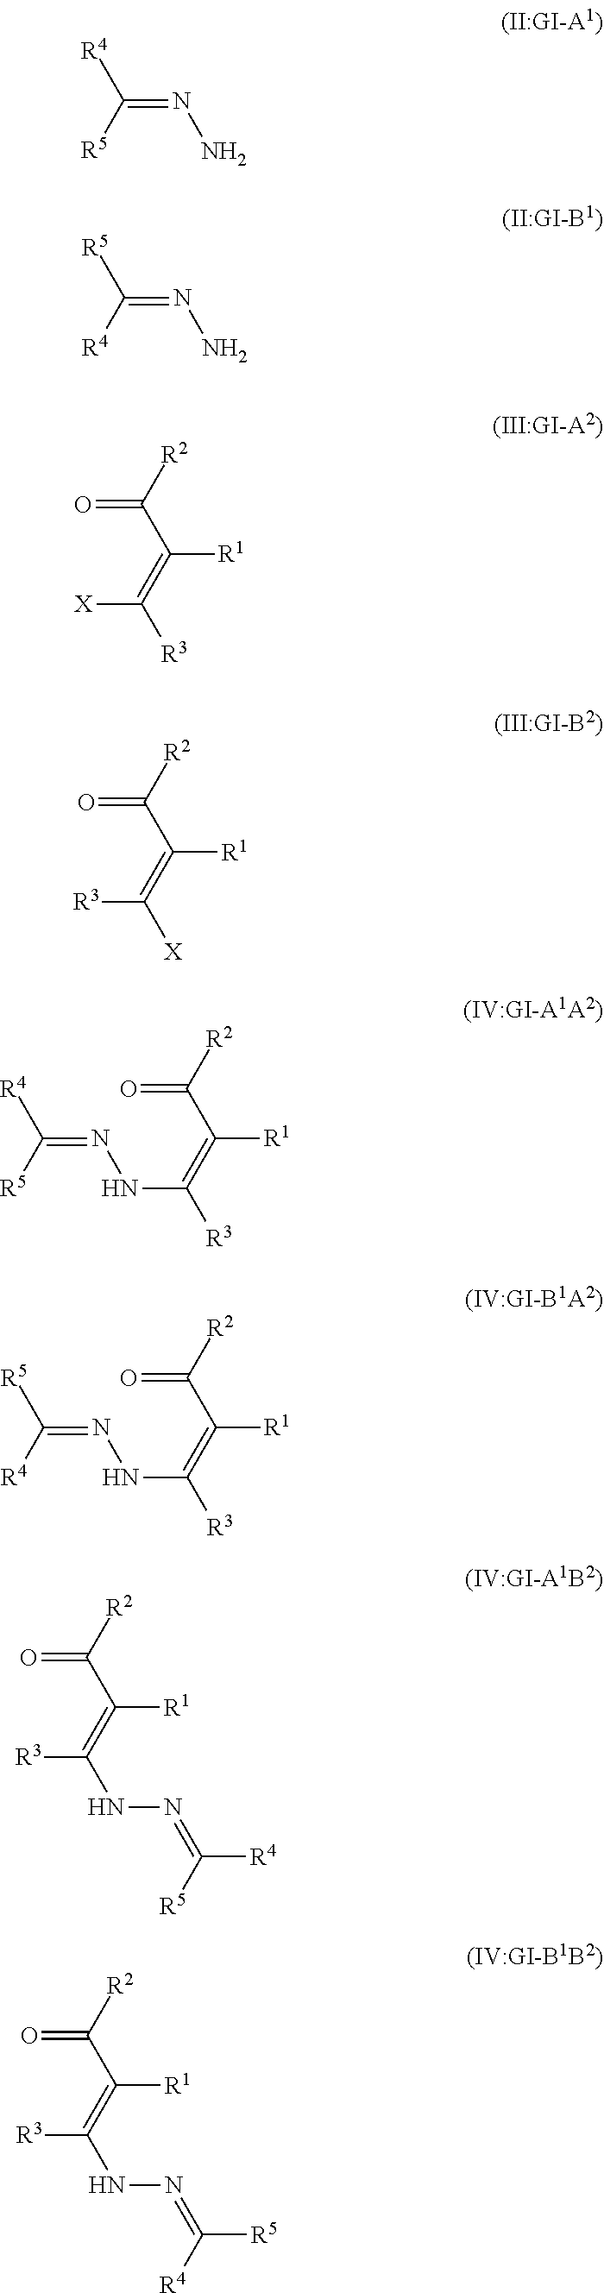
C(=NN)([R5])[R4].C(=NN)([R4])[R5].[R2]C(C(=C([R3])[X])[R1])=O.[R2]C(C(=C([X])[R3])[R1])=O.[R2]C(C(=C([R3])NN=C([R4])[R5])[R1])=O.[R2]C(C(=C([R3])NN=C([R5])[R4])[R1])=O.[R2]C(C(=C(NN=C([R4])[R5])[R3])[R1])=O.[R2]C(C(=C(NN=C([R5])[R4])[R3])[R1])=O
